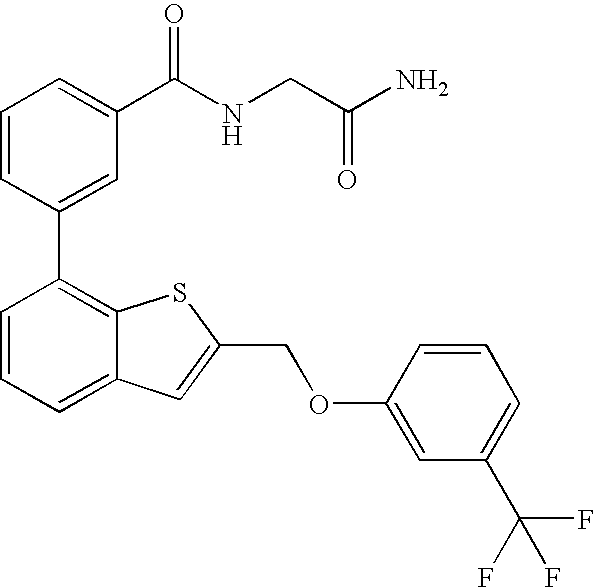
C1=CC(C2=C3C(=CC=C2)C=C(COC2=CC(C(F)(F)F)=CC=C2)S3)=CC(C(NCC(N)=O)=O)=C1
